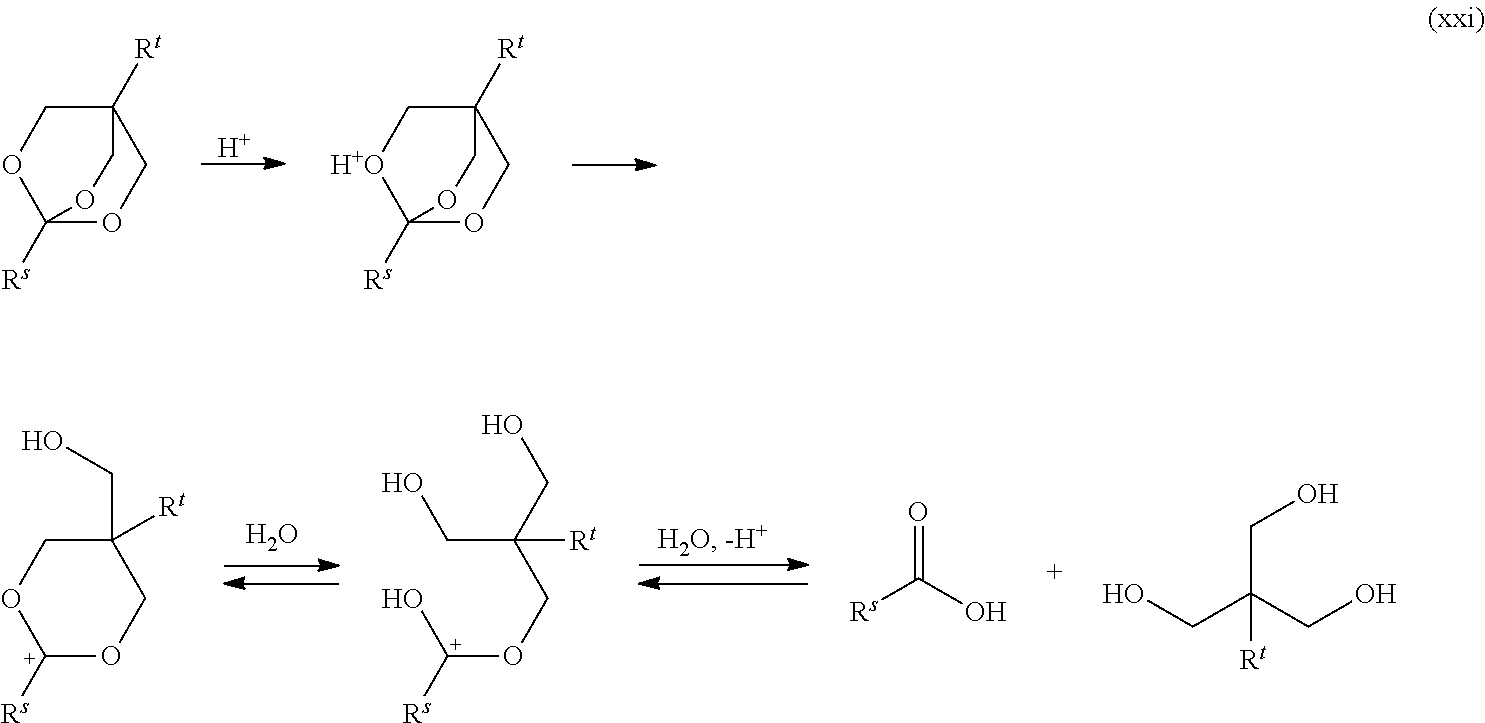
[H].O1C2([Rs])OCC([Rt])(C1)CO2.[H+O]1C2([Rs])OCC([Rt])(C1)CO2.O.O1[C+]([Rs])OCC(CO)([Rt])C1.O[C+](OCC(CO)(CO)[Rt])[Rs].O=C([Rs])O.C(C(CO)(CO)[Rt])O
